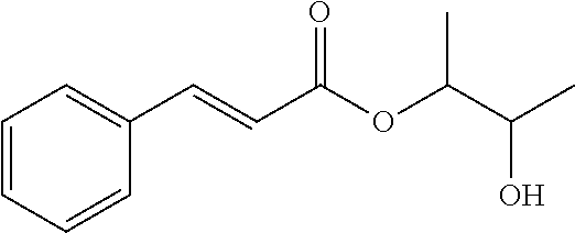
C1=CC=CC(C=CC(OC(C(C)O)C)=O)=C1
